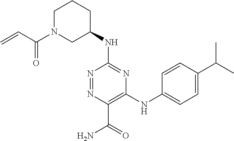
C(N1CC(NC2=NC(NC3=CC=C(C(C)C)C=C3)=C(C(N)=O)N=N2)CCC1)(C=C)=O
